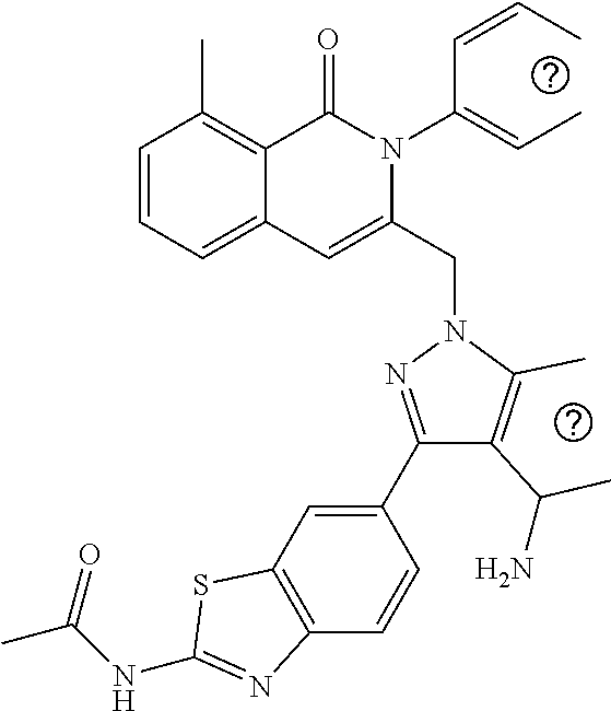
C1=CC=C2C(=C1C)C(=O)N(C(=CC)C=CC)C(CN1C(C)=C(C(N)C)C(C3=CC4=C(C=C3)N=C(NC(C)=O)S4)=N1)=C2
